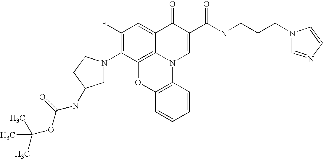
C1(F)=C(N2CC(NC(OC(C)(C)C)=O)CC2)C2=C3C(=C1)C(=O)C(C(NCCCN1C=NC=C1)=O)=CN3C1=C(O2)C=CC=C1
